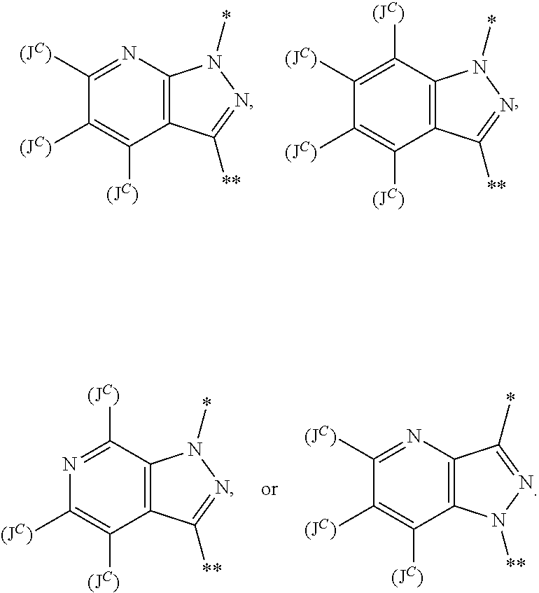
N1=C([(JC)])C([(JC)])=C([(JC)])C2=C1C(*)=NN2[**].N1=C([(JC)])C2=C(C([(JC)])=C1[(JC)])C([**])=NN2*.C1([(JC)])=C([(JC)])C2=C(N=C1[(JC)])N(*)N=C2[**].C1([(JC)])=C([(JC)])C2=C(C([(JC)])=C1[(JC)])N(*)N=C2[**]
